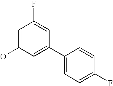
OC1=CC(F)=CC(C2=CC=C(F)C=C2)=C1
